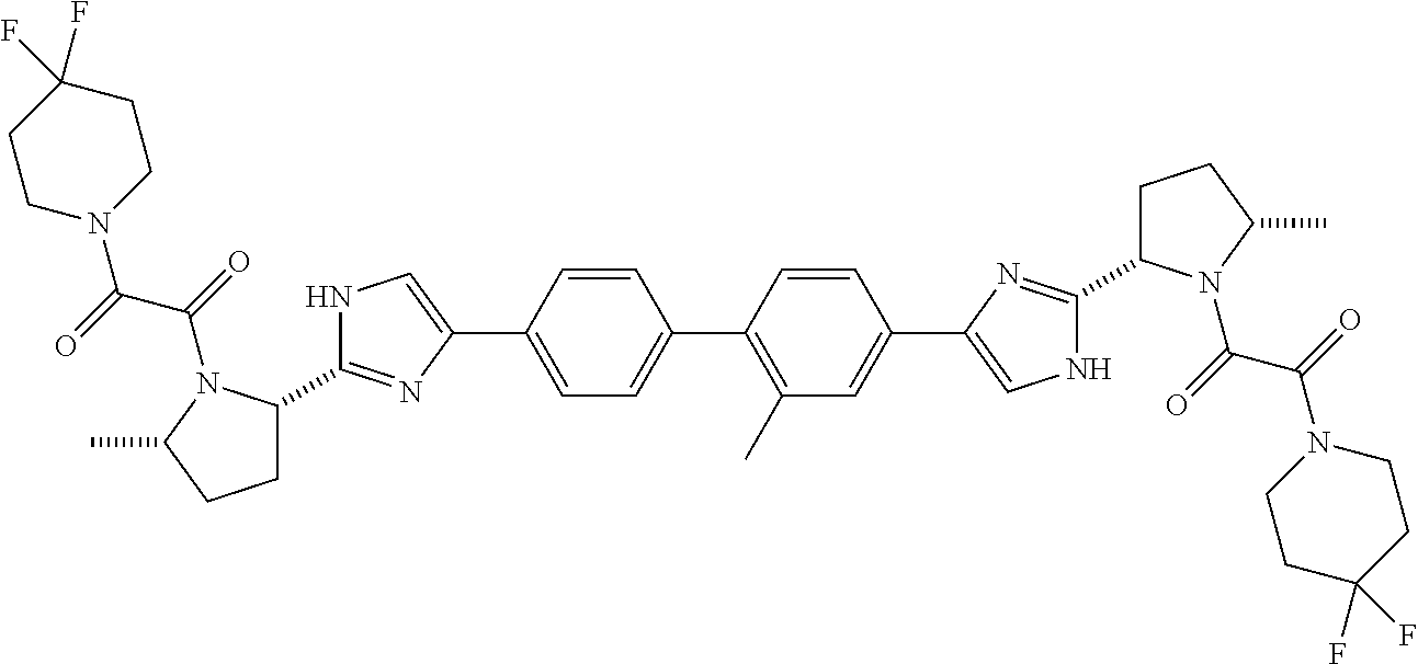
C1C(C2=NC(C3=CC=C(C4=C(C)C=C(C5=CNC(C6CCC(C)N6C(=O)C(N6CCC(F)(F)CC6)=O)=N5)C=C4)C=C3)=CN2)N(C(=O)C(=O)N2CCC(F)(F)CC2)C(C)C1
